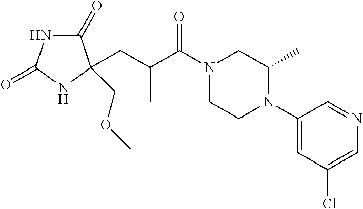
C1(=O)NC(=O)NC1(COC)CC(C(N1CCN(C2=CC(Cl)=CN=C2)C(C)C1)=O)C
